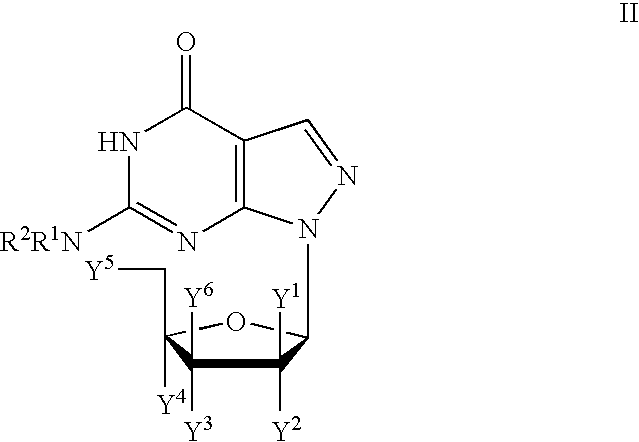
C12=C(C(=O)NC([R2R1N])=N1)C=NN2C1C([Y1])([Y2])C([Y3])([Y6])C(C[Y5])([Y4])O1
